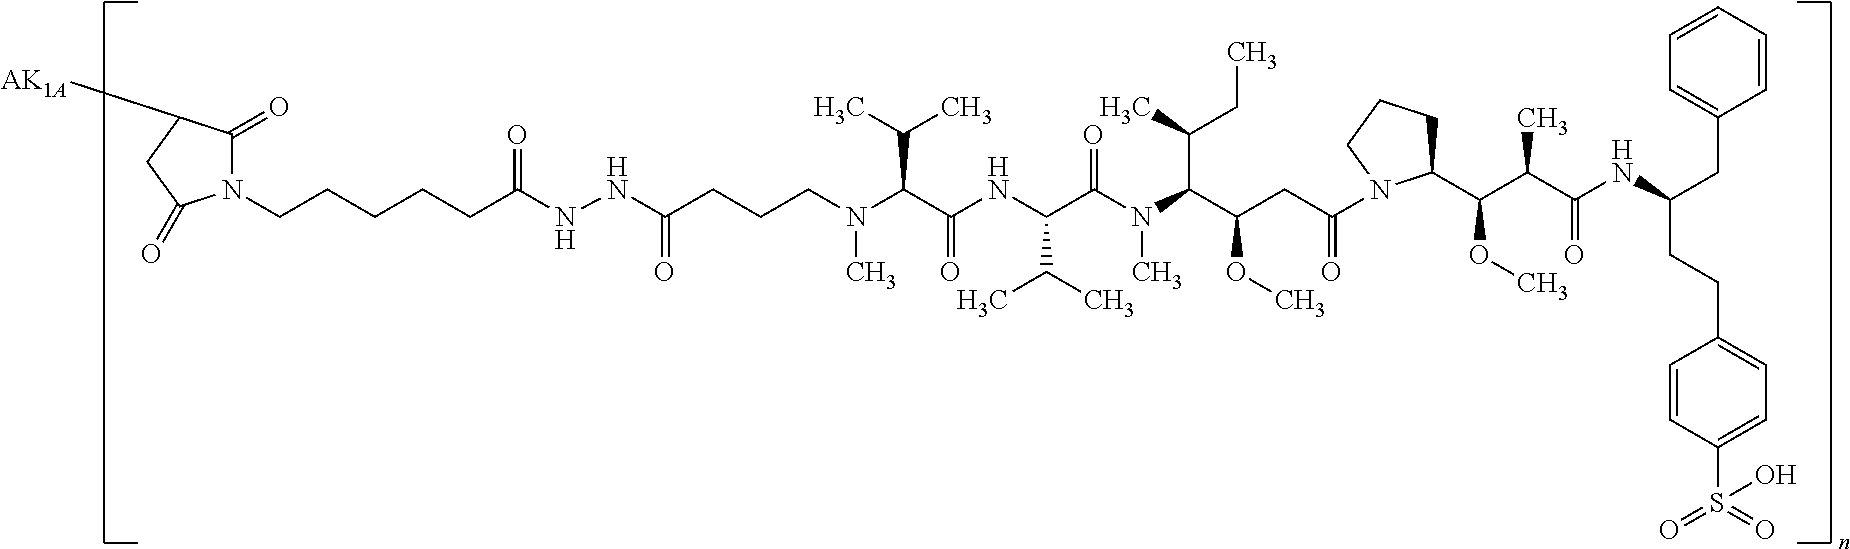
N(C(C(NC(C(C)C)C(N(C)C(C(C)CC)C(CC(=O)N1C(C(C(C(=O)NC(CCC2=CC=C(S(=O)(=O)O)C=C2)CC2=CC=CC=C2)C)OC)CCC1)OC)=O)=O)C(C)C)(C)CCCC(NNC(CCCCCN1C(=O)C([AK1A])CC1=O)=O)=O
